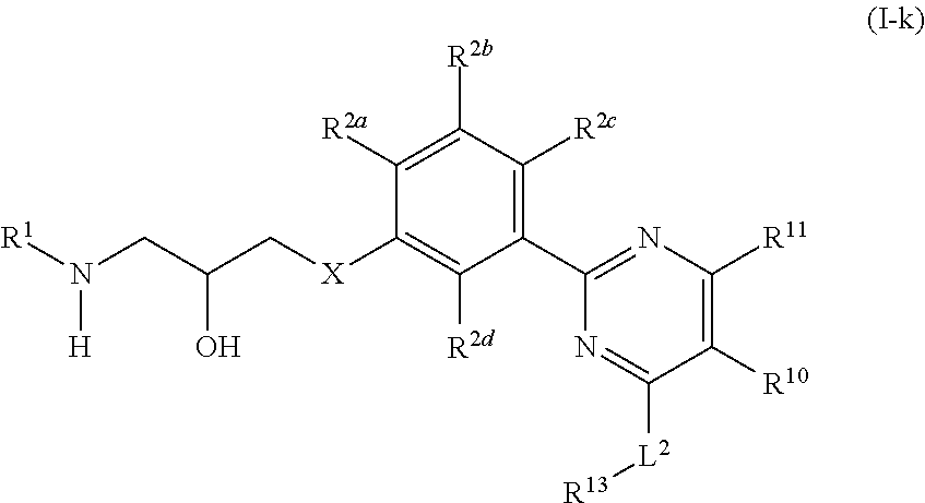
[R1]N(CC(C[X]C1=C([R2d])C(C2=NC([R11])=C([R10])C([L2][R13])=N2)=C([R2c])C([R2b])=C1[R2a])O)[H]
